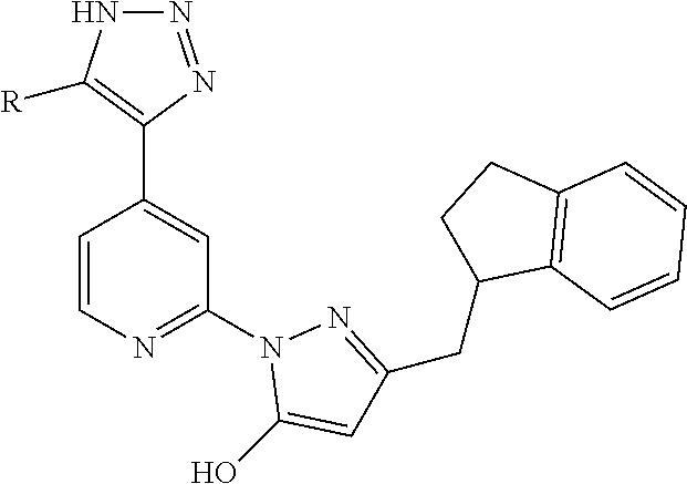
C1=CN=C(N2C(O)=CC(CC3C4=C(CC3)C=CC=C4)=N2)C=C1C1=C([R])NN=N1
